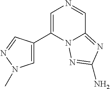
C1(C2=CN=CC3=NC(N)=NN23)=CN(C)N=C1
